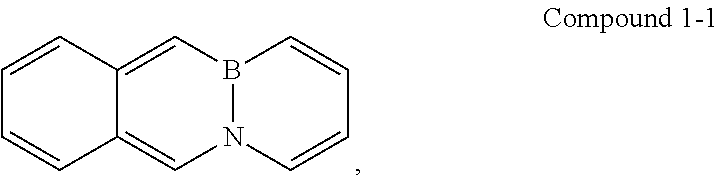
C12=CB3N(C=C1C=CC=C2)C=CC=C3
